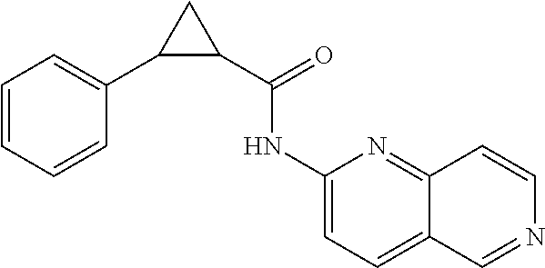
C1(NC(C2C(C3=CC=CC=C3)C2)=O)=CC=C2C(=N1)C=CN=C2
